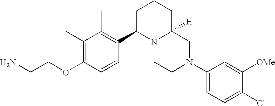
C1(C)=C(OCCN)C=CC(C2N3C([H])(CCC2)CN(C2=CC=C(Cl)C([OMe])=C2)CC3)=C1C
